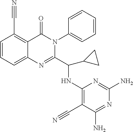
C1=CC=C2C(=C1C#N)C(=O)N(C1=CC=CC=C1)C(C(NC1=C(C#N)C(N)=NC(N)=N1)C1CC1)=N2
